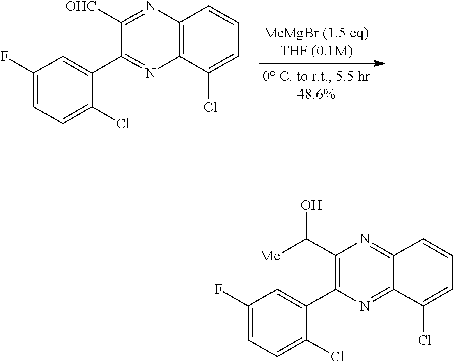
[OHC]C1=NC2=C(N=C1C1=CC(F)=CC=C1Cl)C(Cl)=CC=C2.C(C1=C(C2=CC(F)=CC=C2Cl)N=C2C(=N1)C=CC=C2Cl)([Me])O
